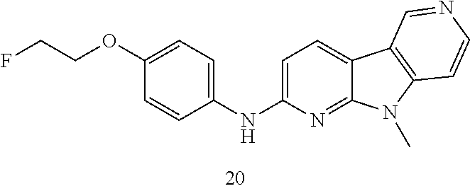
C1=C(NC2=CC=C(OCCF)C=C2)N=C2C(=C1)C1=C(N2C)C=CN=C1
